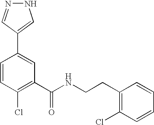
C1=CC(Cl)=C(C(NCCC2=C(Cl)C=CC=C2)=O)C=C1C1=CNN=C1
